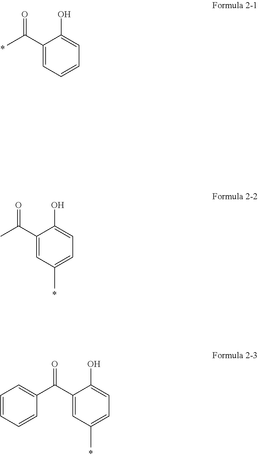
CC(C1=CC=CC=C1O)=O.CC(C1=CC(C)=CC=C1O)=O.C1(C(C2=CC(C)=CC=C2O)=O)=CC=CC=C1
